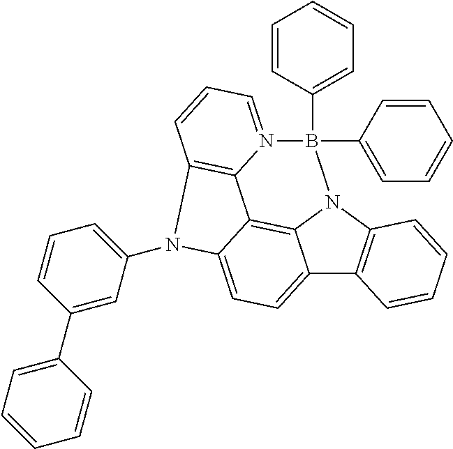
C12=CC=C3C4=C1N(C1=C2C=CC=C1)B(C1=CC=CC=C1)(C1=CC=CC=C1)N1=CC=CC(=C41)N3C1=CC=CC(C2=CC=CC=C2)=C1
